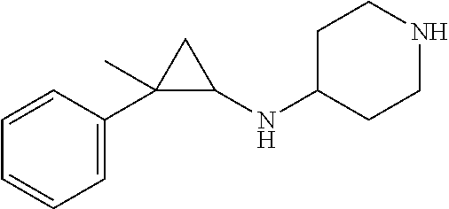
C1(C2(C)C(NC3CCNCC3)C2)=CC=CC=C1
